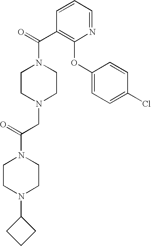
C1=CC(C(=O)N2CCN(CC(N3CCN(C4CCC4)CC3)=O)CC2)=C(OC2=CC=C(Cl)C=C2)N=C1
